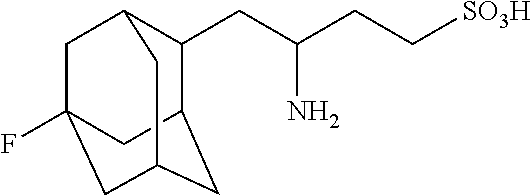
C1(CC(CC[SO3H])N)C2CC3CC(F)(CC1C3)C2
